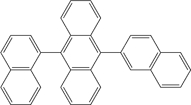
C12=C(C(C3=CC4=C(C=C3)C=CC=C4)=C3C(=C1C1=CC=CC4=C1C=CC=C4)C=CC=C3)C=CC=C2
